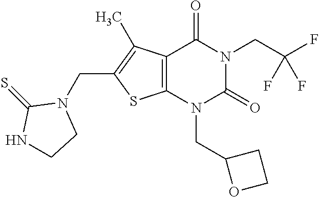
C12=C(N(CC3OCC3)C(=O)N(CC(F)(F)F)C1=O)SC(CN1C(=S)NCC1)=C2C
